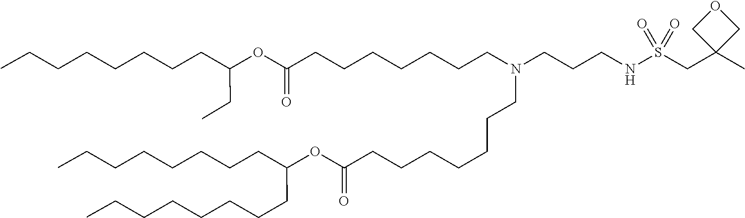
O(C(=O)CCCCCCCN(CCCCCCCC(OC(CCCCCCCC)CCCCCCCC)=O)CCCNS(CC1(C)COC1)(=O)=O)C(CC)CCCCCCCC
